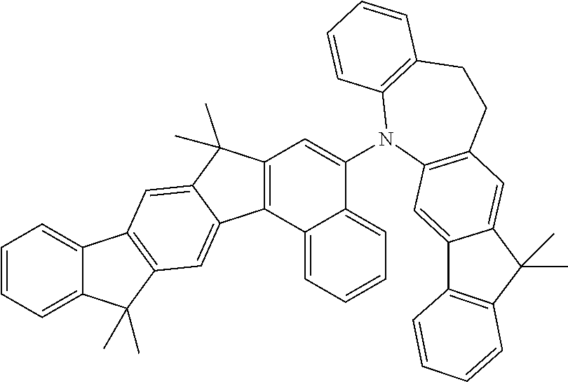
C12=CC=CC=C1C(C)(C)C1=C2C=C2C(C)(C)C3=C(C2=C1)C1=CC=CC=C1C(N1C2=C(CCC4=C1C=CC=C4)C=C1C(=C2)C2=C(C1(C)C)C=CC=C2)=C3
